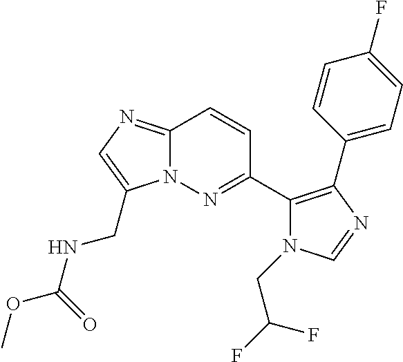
C12=NC=C(CNC(=O)OC)N1N=C(C1=C(C3=CC=C(F)C=C3)N=CN1CC(F)F)C=C2
